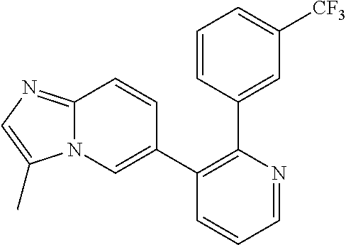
C1(C2=CN3C(=NC=C3C)C=C2)=C(C2=CC([CF3])=CC=C2)N=CC=C1
